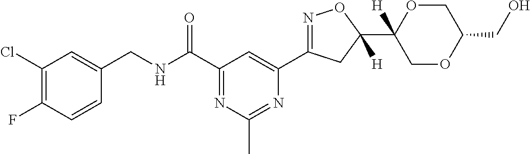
C1=CC(F)=C(Cl)C=C1CNC(C1=NC(C)=NC(C2=NOC(C3([H])COC(CO)CO3)([H])C2)=C1)=O
